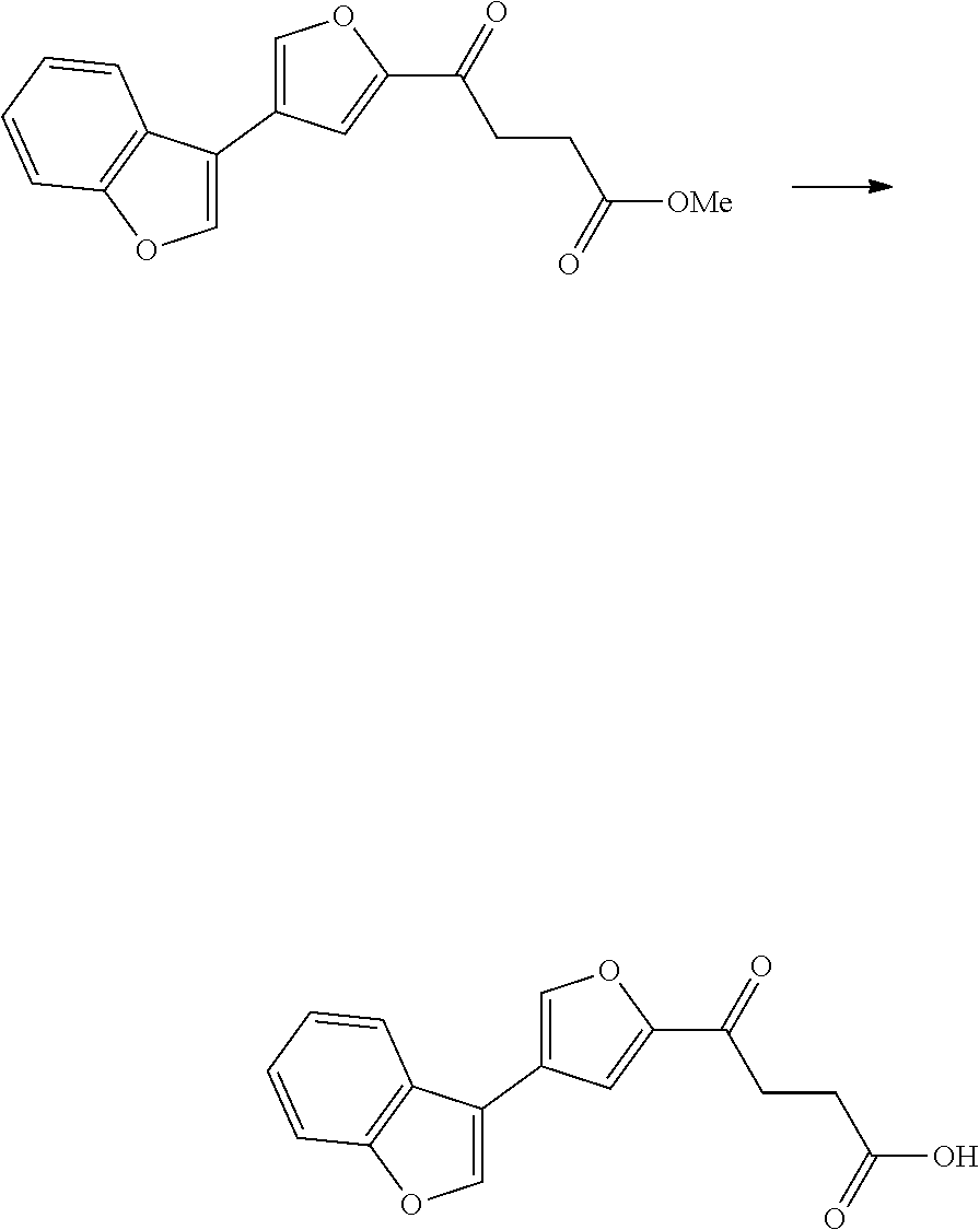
C1=C(C2=COC3=C2C=CC=C3)C=C(C(=O)CCC([OMe])=O)O1.C1=C(C2=COC3=C2C=CC=C3)C=C(C(=O)CCC(O)=O)O1
